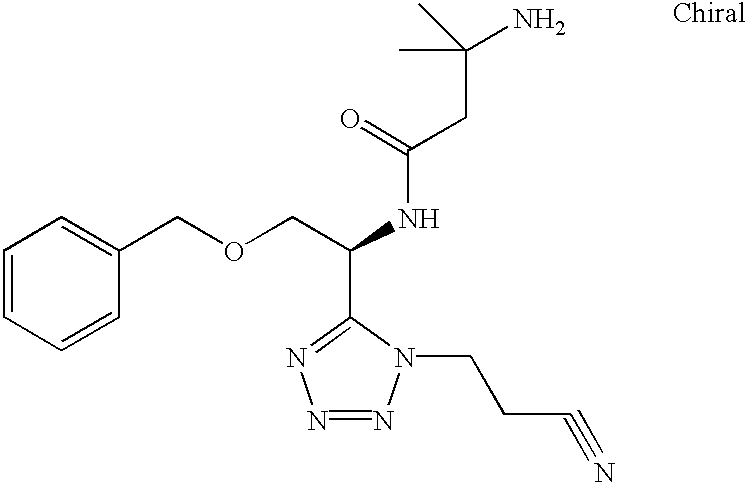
C1=CC=CC(COCC(NC(CC(N)(C)C)=O)C2=NN=NN2CCC#N)=C1
